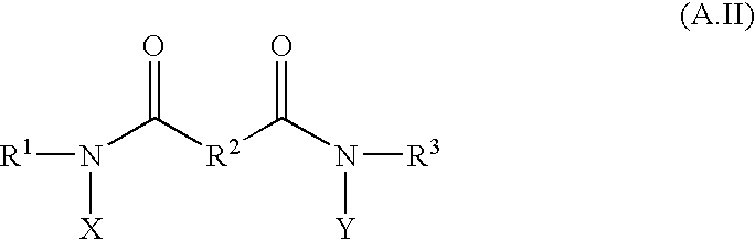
O=C([R2]C(N([Y])[R3])=O)N([R1])[X]
